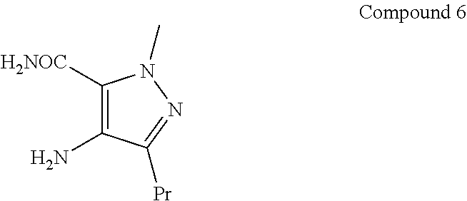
C1([H2NOC])=C(N)C([Pr])=NN1C
